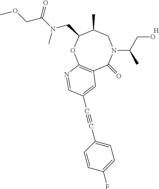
[H].C12=C(OC(CN(C(=O)COC)C)C(C)CN(C(CO)C)C1=O)N=CC(C#CC1=CC=C(F)C=C1)=C2
